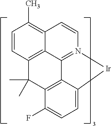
C12=C3C=CC(C)=C1C=CN1=C2C2=C(C(F)=CC=C2[Ir]1)C3(C)C
